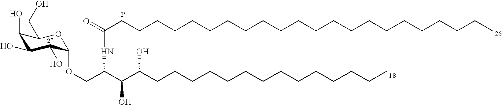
C1(O)C(O)C(O)C(OCC(C(C(CCCCCCCCCCCCCC)O)O)NC(CCCCCCCCCCCCCCCCCCCCCC)=O)OC1CO
